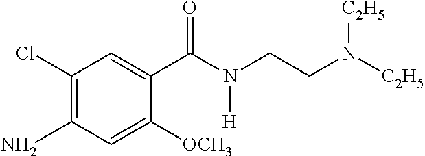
C1(Cl)=C(N)C=C([OCH3])C(C(N(CCN([C2H5])[C2H5])[H])=O)=C1
